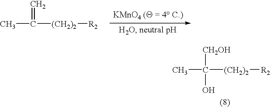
C([(CH2)2][R2])(C)([CH2OH])O.C([(CH2)2][R2])(C)=C
